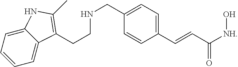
C1=CC(C=CC([NH]O)=O)=CC=C1CNCCC1=C(C)NC2=CC=CC=C21
